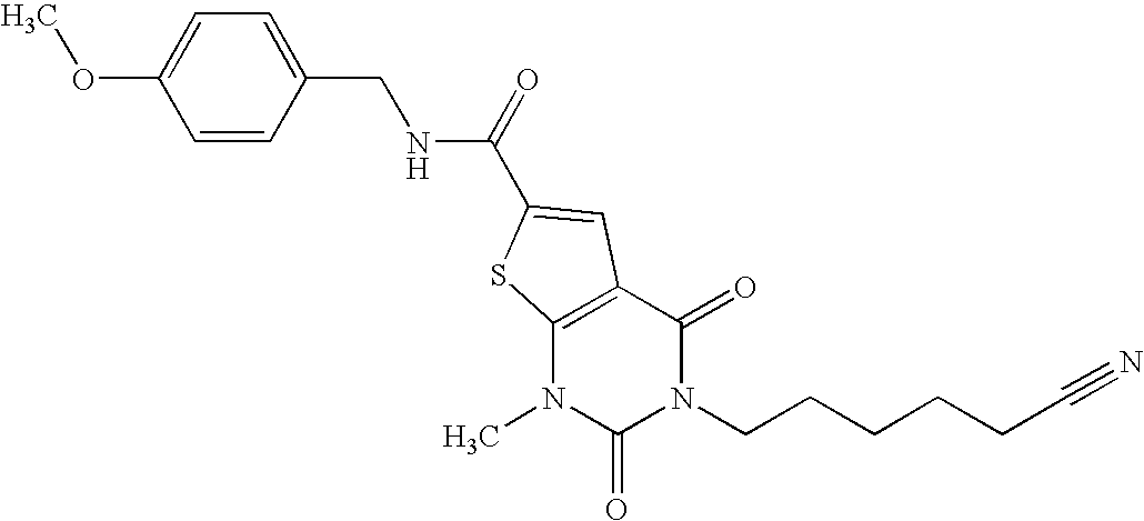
C1=C(OC)C=CC(CNC(=O)C2=CC3=C(N(C)C(=O)N(CCCCCC#N)C3=O)S2)=C1
